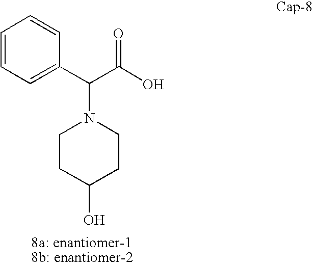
C1=CC=C(C(C(O)=O)N2CCC(O)CC2)C=C1
